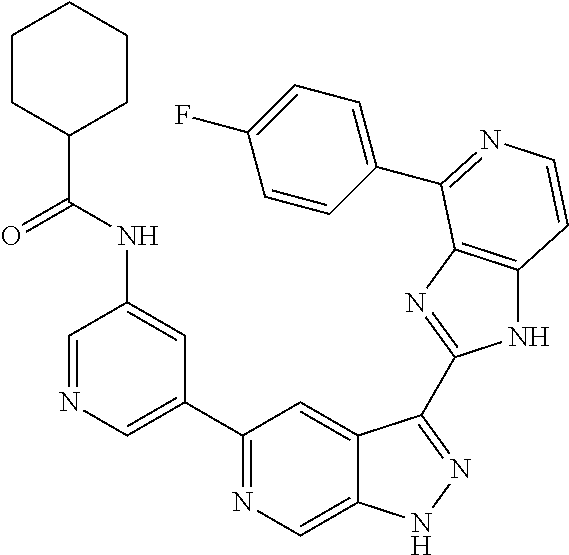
C1=NC=C(C2=NC=C3C(=C2)C(C2=NC4=C(N2)C=CN=C4C2=CC=C(F)C=C2)=NN3)C=C1NC(C1CCCCC1)=O
